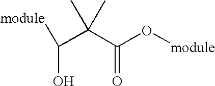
[module]C(O)C(C(O[module])=O)(C)C
